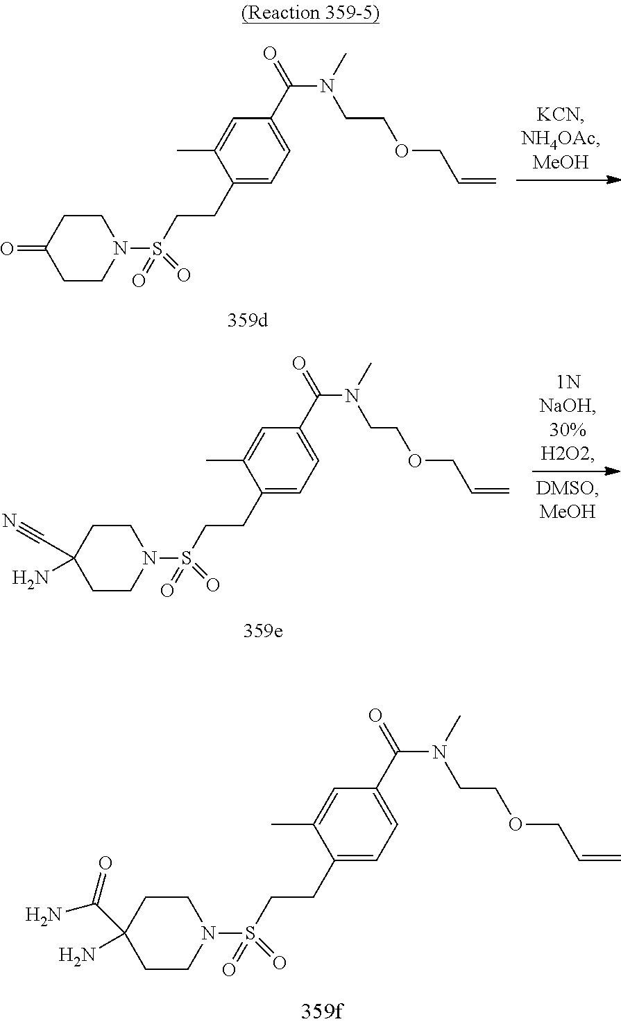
C1CC(=O)CCN1S(CCC1=CC=C(C(N(C)CCOCC=C)=O)C=C1C)(=O)=O.C1CC(C(N)=O)(N)CCN1S(CCC1=CC=C(C(N(C)CCOCC=C)=O)C=C1C)(=O)=O.C1CC(C#N)(N)CCN1S(CCC1=CC=C(C(N(C)CCOCC=C)=O)C=C1C)(=O)=O
